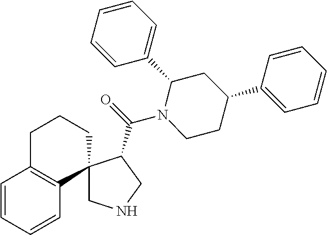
C1=CC=CC2=C1CCCC21CNCC1C(=O)N1CCC(C2=CC=CC=C2)CC1C1=CC=CC=C1
